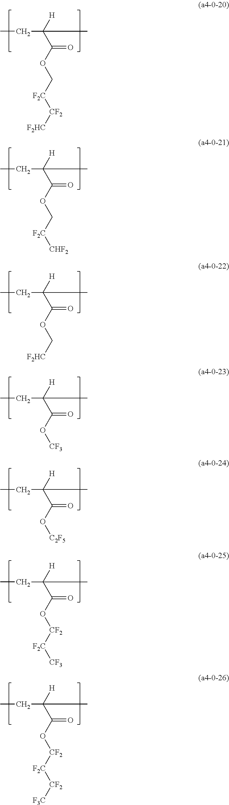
CCC(C(OC[F2C][CF2][F2HC])=O)([H])C.CCC(C(OC[F2C][CHF2])=O)([H])C.CCC(C(OC[F2HC])=O)([H])C.CCC(C(O[CF3])=O)([H])C.CCC(C(O[C2F5])=O)([H])C.CCC(C(O[CF2][F2C][CF3])=O)([H])C.CCC(C(O[CF2][F2C][CF2][F3C])=O)([H])C
